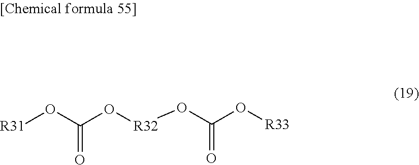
[R31]OC(=O)O[R32]OC(=O)O[R33]
